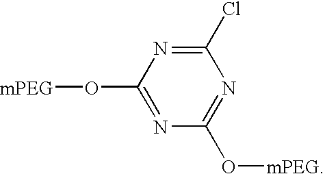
C1(Cl)=NC(O[mPEG])=NC(O[mPEG])=N1
